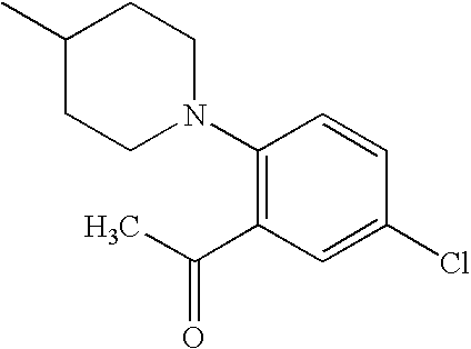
C1(C)CCN(C2=C(C(C)=O)C=C(Cl)C=C2)CC1
